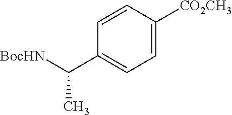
C1=C([CO2CH3])C=CC(C([BocHN])C)=C1
